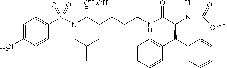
C1=C(N)C=CC(S(N(C(CCCCNC(C(C(C2=CC=CC=C2)C2=CC=CC=C2)N(C(OC)=O)[H])=O)[CH2OH])CC(C)C)(=O)=O)=C1
